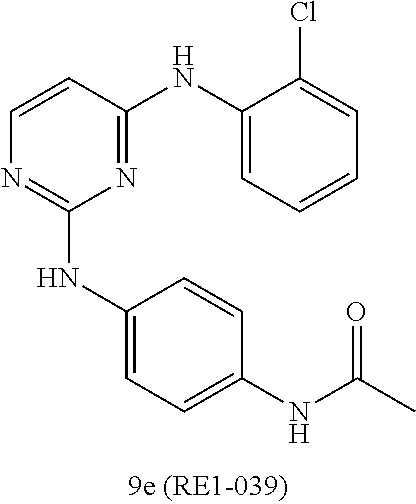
C1=CC(NC2=CC=CC=C2Cl)=NC(NC2=CC=C(NC(C)=O)C=C2)=N1
